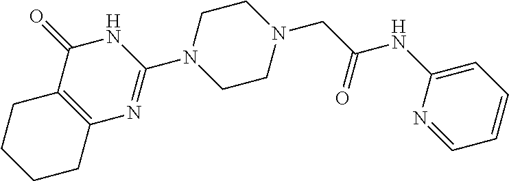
C1CC2=C(CC1)C(=O)NC(N1CCN(CC(NC3=CC=CC=N3)=O)CC1)=N2
